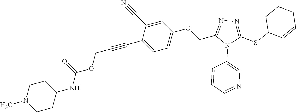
C1=C(C#N)C(C#CCOC(NC2CCN(C)CC2)=O)=CC=C1OCC1=NN=C(SC2C=CCCC2)N1C1=CN=CC=C1
